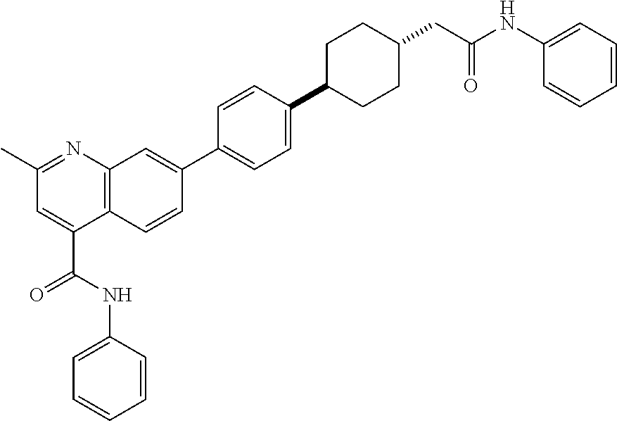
C1=CC(NC(=O)C2=CC(C)=NC3=C2C=CC(C2=CC=C(C4CCC(CC(NC5=CC=CC=C5)=O)CC4)C=C2)=C3)=CC=C1
